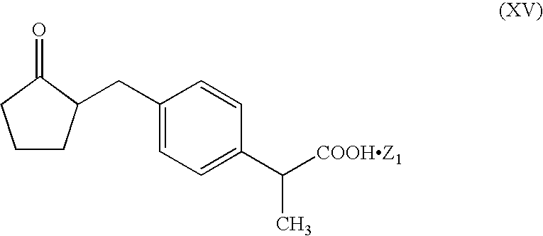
C1(CC2CCCC2=O)=CC=C(C([COOHZ1])C)C=C1
